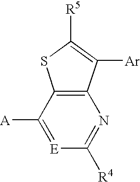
[E]1=C([A])C2=C(N=C1[R4])C([Ar])=C([R5])S2
